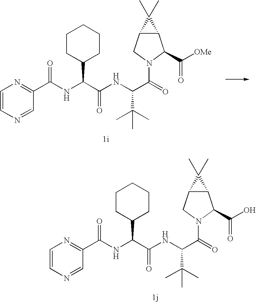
C1=CN=CC(C(NC(C(NC(C(=O)N2CC3C(C2C(O)=O)C3(C)C)C(C)(C)C)=O)C2CCCCC2)=O)=N1.C1=CN=CC(C(NC(C(NC(C(=O)N2CC3C(C2C([OMe])=O)C3(C)C)C(C)(C)C)=O)C2CCCCC2)=O)=N1
